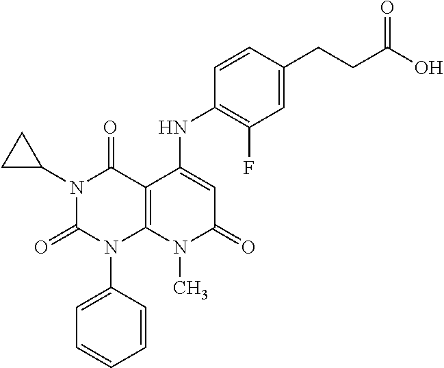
C1(NC2=CC(=O)N(C)C3=C2C(=O)N(C2CC2)C(=O)N3C2=CC=CC=C2)=C(F)C=C(CCC(O)=O)C=C1
